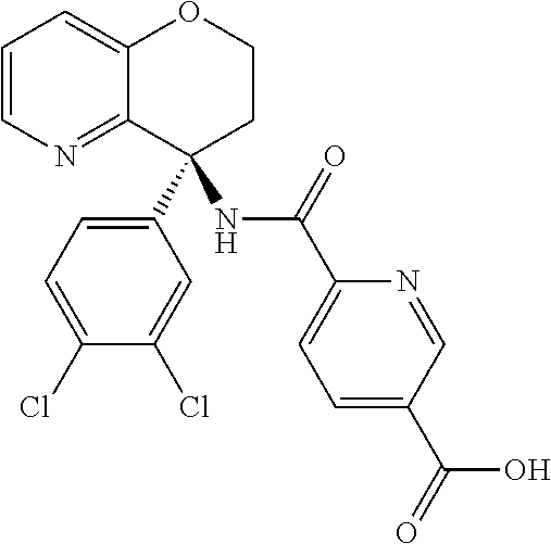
C1=CN=C2C(=C1)OCCC2(C1=CC=C(Cl)C(Cl)=C1)NC(C1=CC=C(C(=O)O)C=N1)=O
